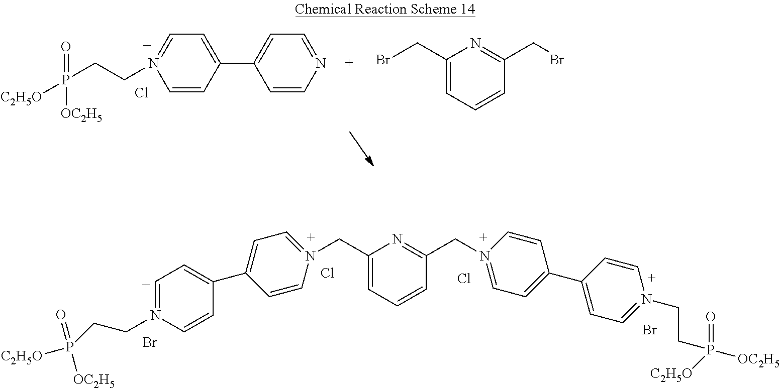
C1=CC(C2=CC=NC=C2)=CC=N1CCP([C2H5O])(=O)[OC2H5].Cl.C1(CBr)=CC=CC(CBr)=N1.Br.Cl.Cl.Br.C(P(=O)([OC2H5])[C2H5O])CN1=[C+]C=C(C2=CC=N(CC3=CC=CC(CN4=CC=C(C5=CC=N(CCP(=O)([OC2H5])[C2H5O])C=C5)C=C4)=N3)C=C2)C=C1
